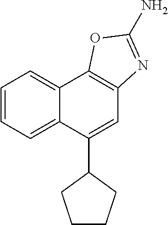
C12=CC=CC=C1C(C1CCCC1)=CC1=C2OC(N)=N1
